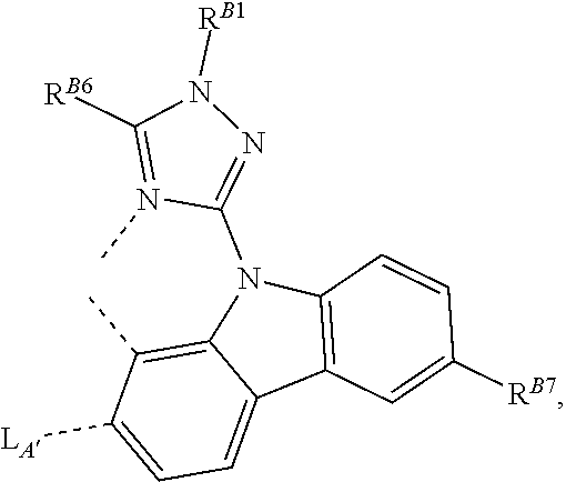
C12=C(C)C([LA])=CC=C1C1=C(N2C2=NN([RB1])C([RB6])=N2C)C=CC([RB7])=C1
